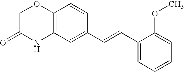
C12=C(C=C(C=CC3=CC=CC=C3OC)C=C1)NC(=O)CO2
